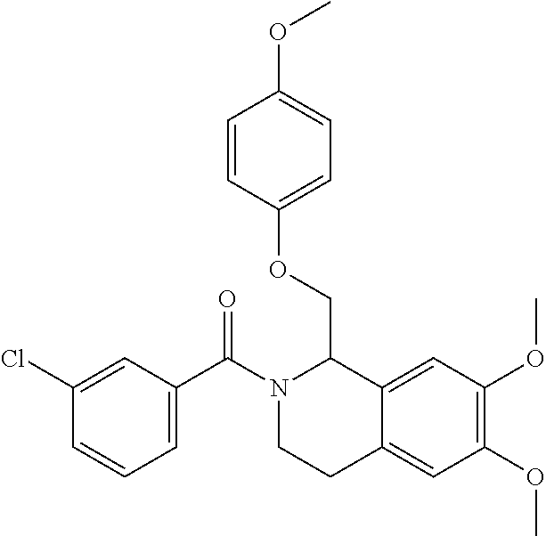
C1(Cl)=CC(C(N2CCC3=CC(OC)=C(OC)C=C3C2COC2=CC=C(OC)C=C2)=O)=CC=C1
